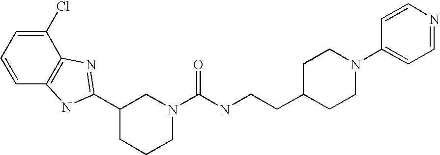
C1=CC2=C(C(Cl)=C1)N=C(C1CCCN(C(NCCC3CCN(C4=CC=NC=C4)CC3)=O)C1)N2
